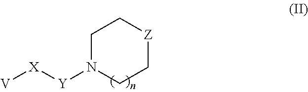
C1N([Y][X][V])CC[Z]C1
